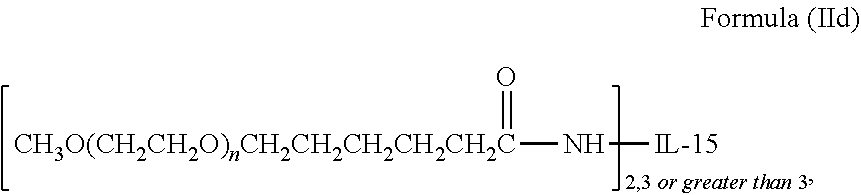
[CH3O(CH2CH2O)nCH2CH2CH2CH2CH2C](N[IL-15])=O
